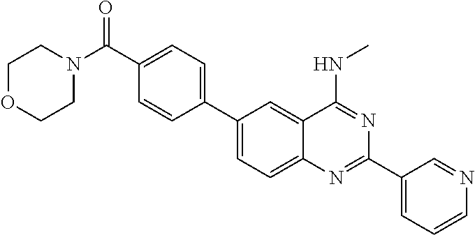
C1(C2=CC=C(C(N3CCOCC3)=O)C=C2)=CC=C2C(=C1)C(NC)=NC(C1=CC=CN=C1)=N2
